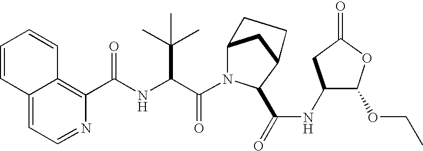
N1=CC=C2C(=C1C(NC(C(N1C3CC(C1C(=O)NC1C(OCC)OC(=O)C1)CC3)=O)C(C)(C)C)=O)C=CC=C2
